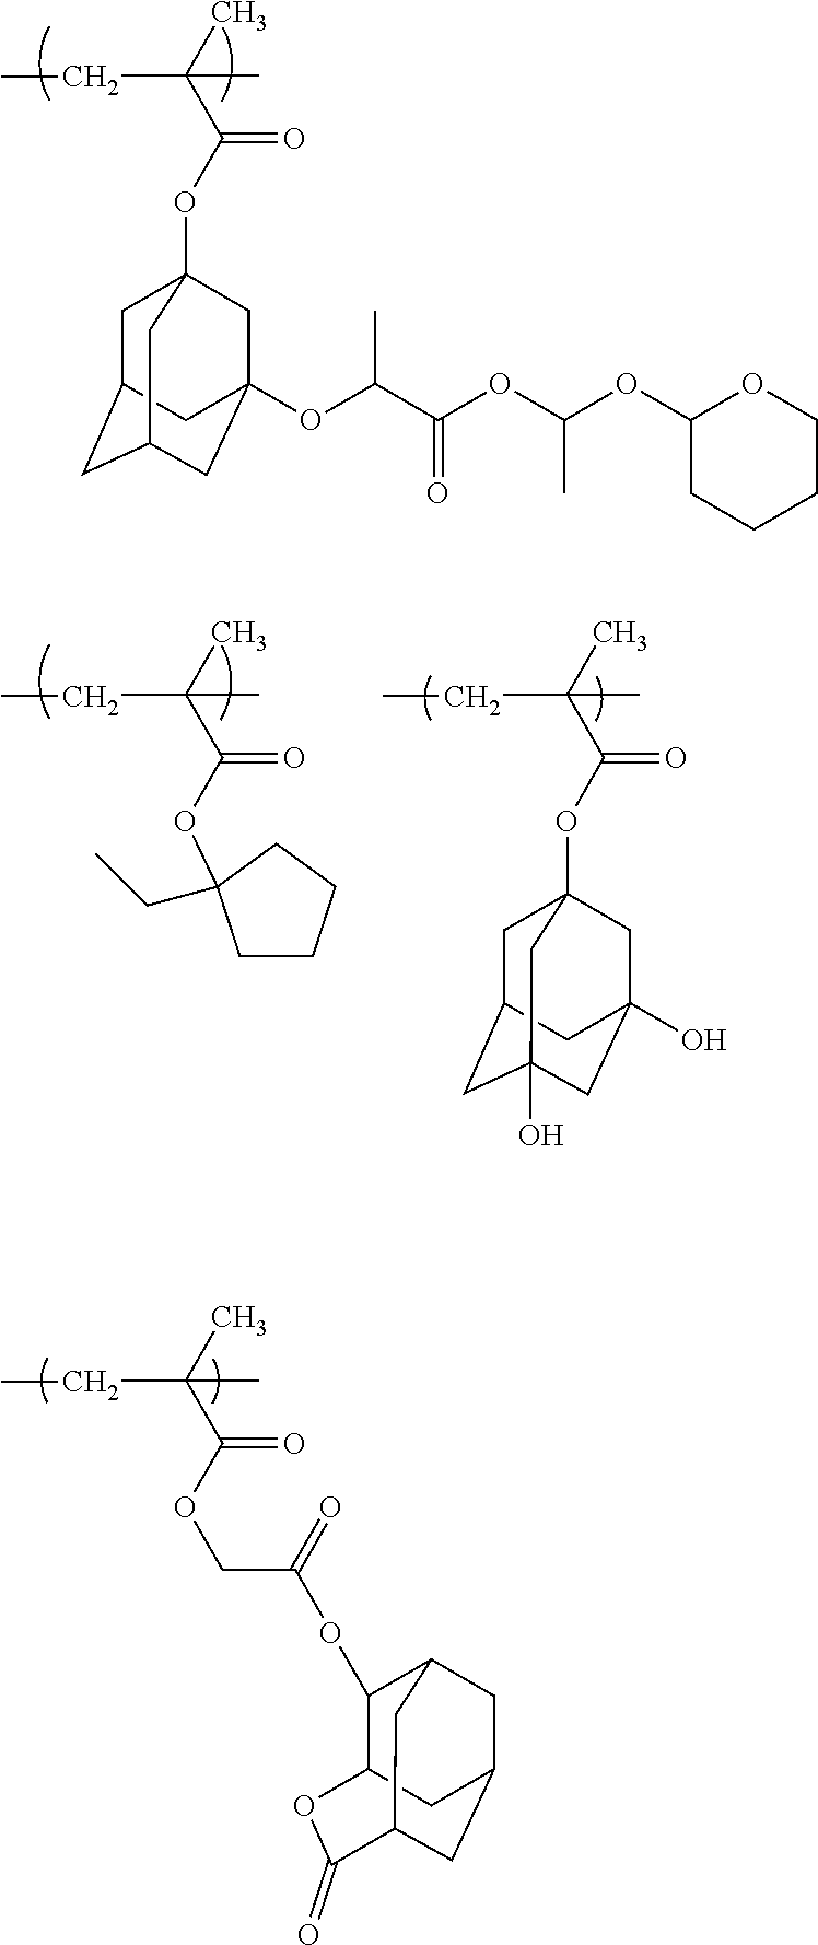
O(C(C(C)(CC)C)=O)CC(=O)OC1C2CC3CC1CC(C3)C(=O)O2.C(C(C)(CC)C)(=O)OC1(CC)CCCC1.O(C12CC3CC(O)(CC(O)(C1)C3)C2)C(C(C)(CC)C)=O.O(C12CC3CC(CC(OC(C(OC(OC4OCCCC4)C)=O)C)(C1)C3)C2)C(C(C)(CC)C)=O
